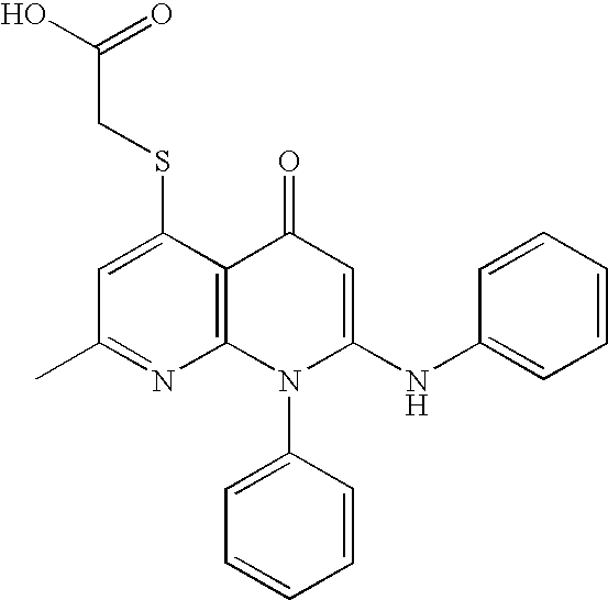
C1(C)=NC2=C(C(SCC(O)=O)=C1)C(=O)C=C(NC1=CC=CC=C1)N2C1=CC=CC=C1
